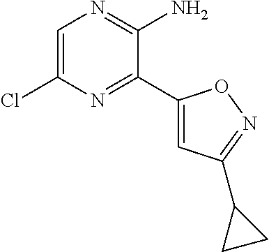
C1(Cl)=CN=C(N)C(C2=CC(C3CC3)=NO2)=N1
